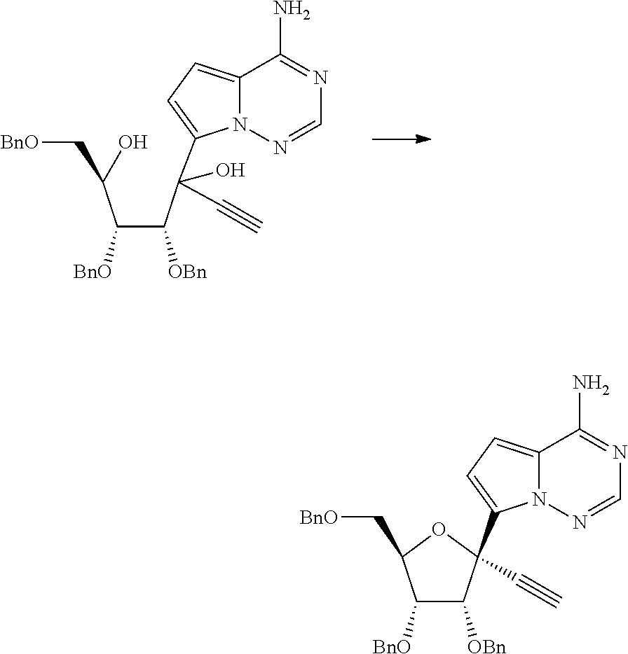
C1=NN2C(=CC=C2C(C(C(C(O)C[BnO])[BnO])[OBn])(C#C)O)C(N)=N1.C1=NN2C(=CC=C2C2(C#C)C([OBn])C([BnO])C(C[BnO])O2)C(N)=N1
